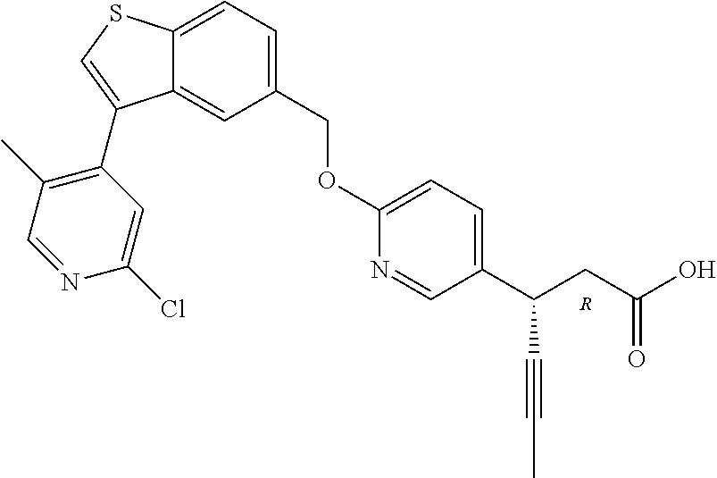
[R].C12=CC(COC3=CC=C(C(CC(O)=O)C#CC)C=N3)=CC=C1SC=C2C1=C(C)C=NC(Cl)=C1
